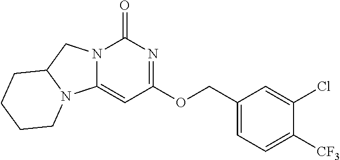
C1([CF3])=CC=C(COC2=NC(=O)N3C(=C2)N2C(C3)CCCC2)C=C1Cl
